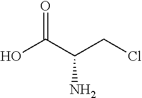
OC(C(CCl)N)=O
